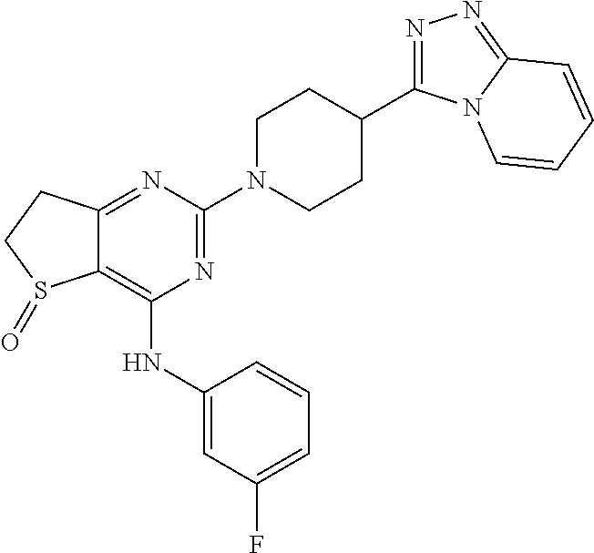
C12=C(NC3=CC(F)=CC=C3)N=C(N3CCC(C4=NN=C5N4C=CC=C5)CC3)N=C1CCS2=O
